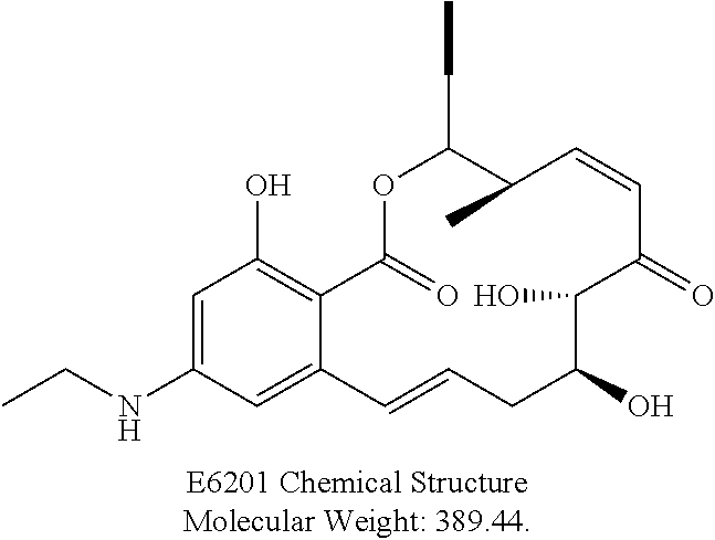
C1=C(NCC)C=C2C(=C1O)C(=O)OC(CC)C(C)C=CC(=O)C(O)C(O)CC=C2
